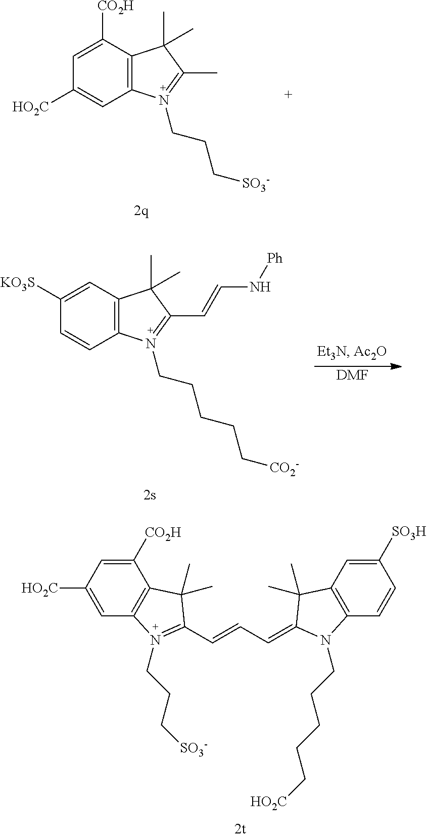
C1=C([CO2H])C2=C(C=C1[HO2C])N(CCC[SO3-])=C(C)C2(C)C.C1([KO3S])=CC2=C(C=C1)N(CCCCC[CO2-])=C(C=CN[Ph])C2(C)C.[DMF].C1=C([HO2C])C=C([CO2H])C2=C1N(CCC[SO3-])=C(C=CC=C1C(C)(C)C3=C(C=CC([SO3H])=C3)N1CCCCC[HO2C])C2(C)C
